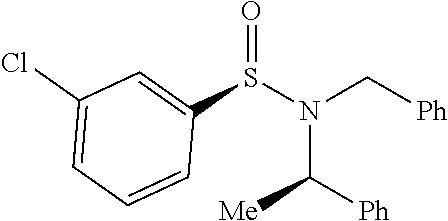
C1(Cl)=CC=CC(S(N(C[Ph])C([Ph])[Me])=O)=C1
